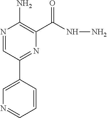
N1=CC(C2=CN=CC=C2)=NC(C(=O)NN)=C1N
